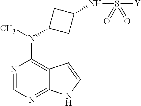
N1=CN=C2C(=C1N(C)C1CC(NS([Y])(=O)=O)C1)C=CN2
